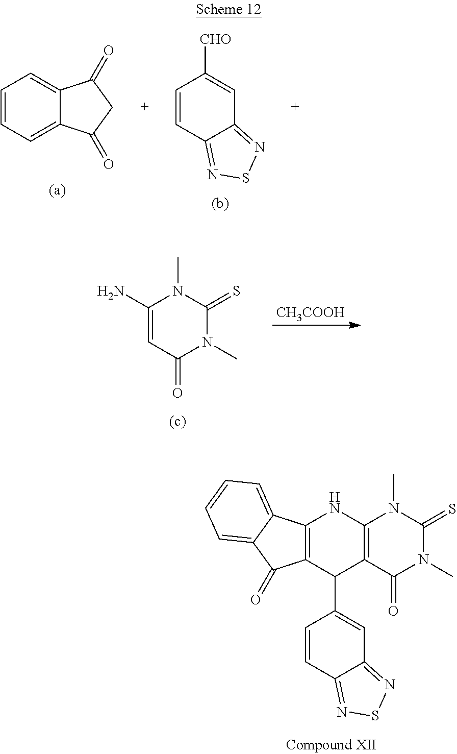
[CH3COOH].C1(N)=CC(=O)N(C)C(=S)N1C.C1=CC=C2C(=C1)C(=O)CC2=O.C1([CHO])=CC2=NSN=C2C=C1.C12=C(C(=O)N(C)C(=S)N1C)C(C1=CC3=NSN=C3C=C1)C1=C(N2)C2=CC=CC=C2C1=O
